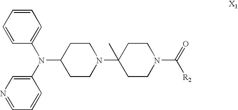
C1CN(C2(C)CCN(C(=O)[R2])CC2)CCC1N(C1=CN=CC=C1)C1=CC=CC=C1
